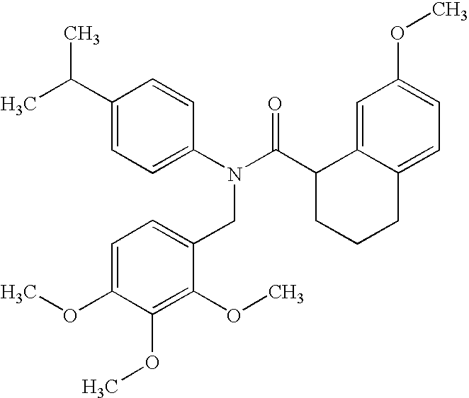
C1(C(C)C)=CC=C(N(C(C2CCCC3=CC=C(OC)C=C23)=O)CC2=CC=C(OC)C(OC)=C2OC)C=C1
